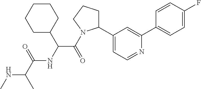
N(C(C)C(=O)NC(C(=O)N1C(C2=CC=NC(C3=CC=C(F)C=C3)=C2)CCC1)C1CCCCC1)C
